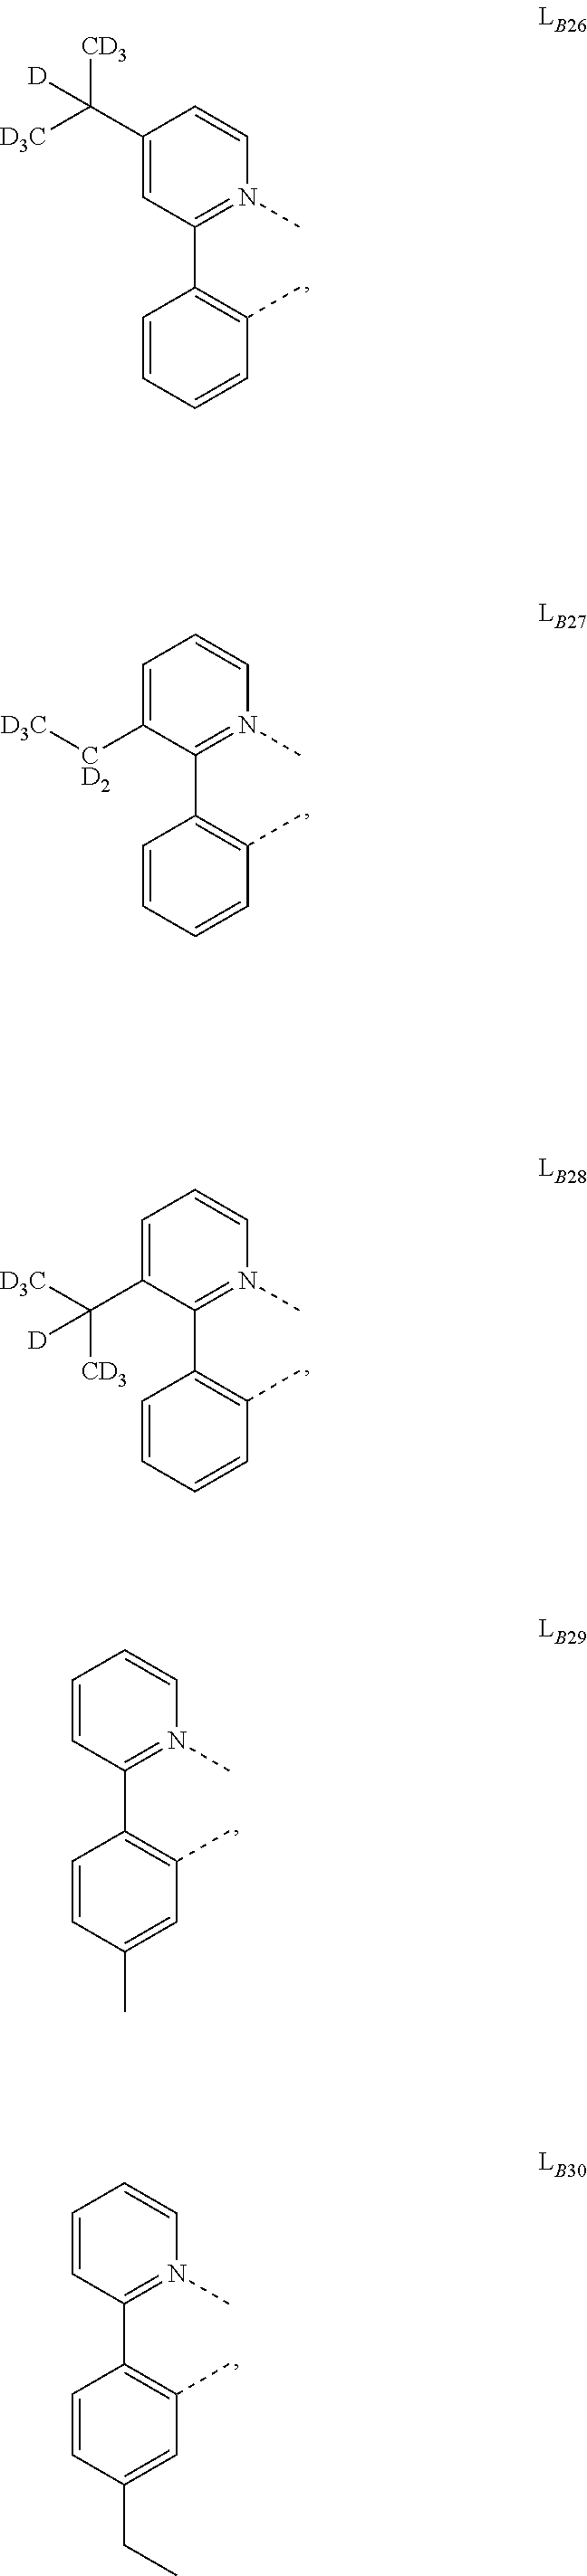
C1(C([CD3])([D3C])[D])=CC(C2=C(C)C=CC=C2)=N(C)C=C1.C1=C([CD2][D3C])C(C2=C(C)C=CC=C2)=N(C)C=C1.C1=C(C([CD3])([D3C])[D])C(C2=C(C)C=CC=C2)=N(C)C=C1.C1=CC(C2=C(C)C=C(C)C=C2)=N(C)C=C1.C1=CC(C2=C(C)C=C(CC)C=C2)=N(C)C=C1
